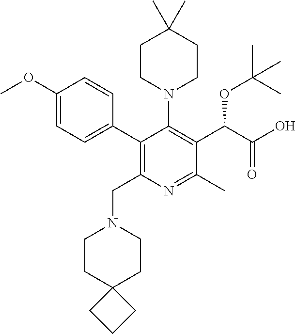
C1(C2=C(CN3CCC4(CC3)CCC4)N=C(C)C(C(C(O)=O)OC(C)(C)C)=C2N2CCC(C)(C)CC2)=CC=C(OC)C=C1
